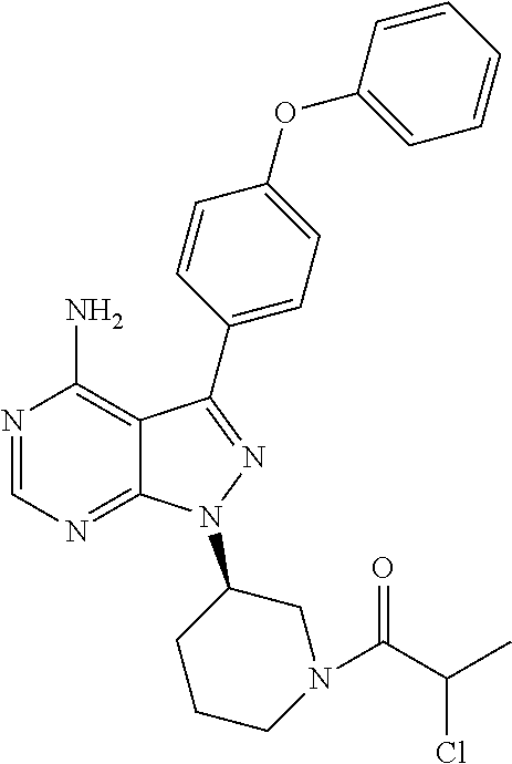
N1=CN=C2C(=C1N)C(C1=CC=C(OC3=CC=CC=C3)C=C1)=NN2C1CN(C(=O)C(Cl)C)CCC1
